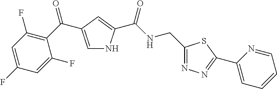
C1=C(C(=O)C2=C(F)C=C(F)C=C2F)C=C(C(NCC2=NN=C(C3=CC=CC=N3)S2)=O)N1
